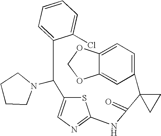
C1=C2C(=CC(C3(C(=O)NC4=NC=C(C(N5CCCC5)C5=CC=CC=C5Cl)S4)CC3)=C1)OCO2
